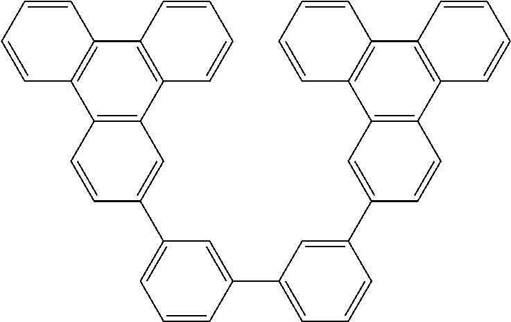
C1(C2=CC(C3=CC4=C(C5=C(C6=C4C=CC=C6)C=CC=C5)C=C3)=CC=C2)=CC=CC(C2=CC3=C(C4=C(C5=C3C=CC=C5)C=CC=C4)C=C2)=C1
